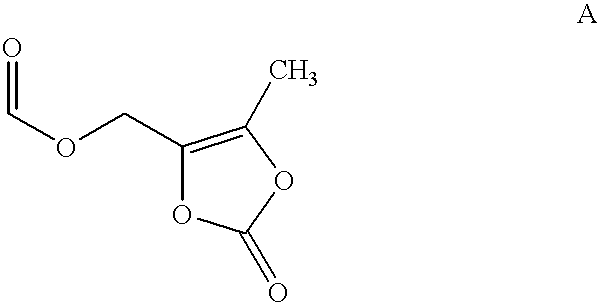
C1(COC=O)=C(C)OC(=O)O1
